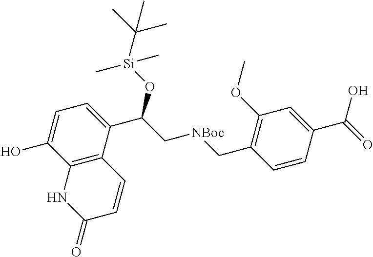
C12=C(C(C(C[NBoc]CC3=C(OC)C=C(C(=O)O)C=C3)O[Si](C)(C(C)(C)C)C)=CC=C1O)C=CC(=O)N2
